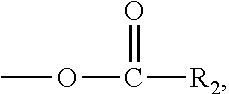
COC([R2])=O
